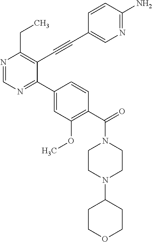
N1=CN=C(C2=CC(OC)=C(C(=O)N3CCN(C4CCOCC4)CC3)C=C2)C(C#CC2=CN=C(N)C=C2)=C1CC
